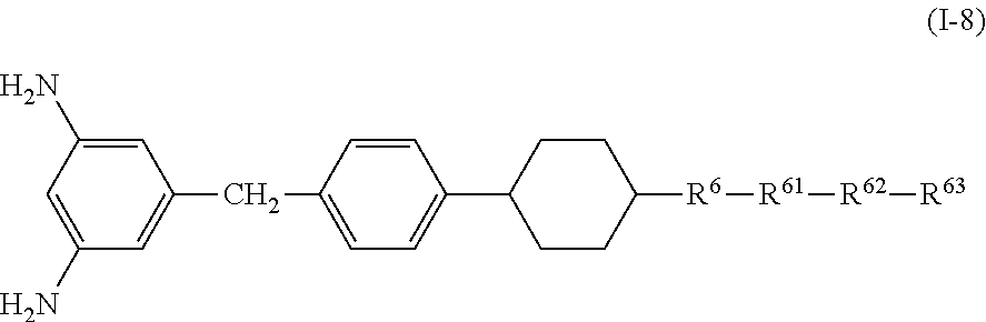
C1(CC2=CC=C(C3CCC([R6][R61][R62][R63])CC3)C=C2)=CC(N)=CC(N)=C1
